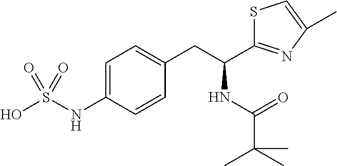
C(CC1=CC=C(NS(O)(=O)=O)C=C1)(NC(=O)C(C)(C)C)C1=NC(C)=CS1
